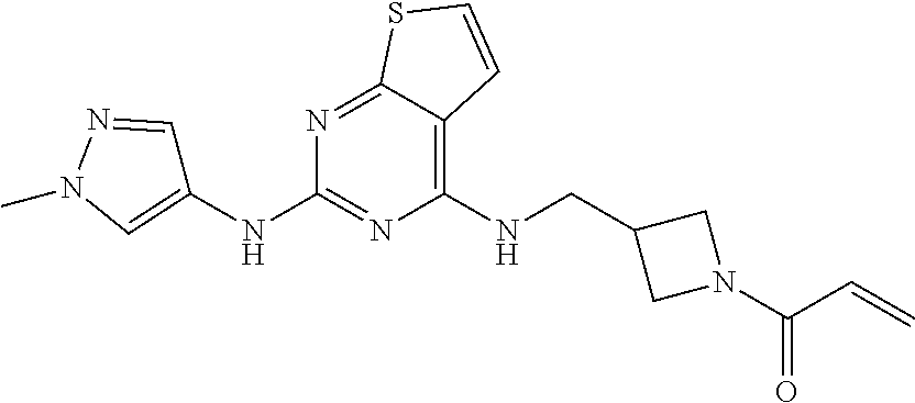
C12=NC(NC3=CN(C)N=C3)=NC(NCC3CN(C(C=C)=O)C3)=C1C=CS2
